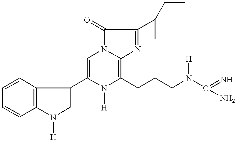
C1C(C2=CN3C(=O)C(C(C)CC)=NC3=C(CCCN(C(=N)N)[H])N2[H])C2=C(N1[H])C=CC=C2
